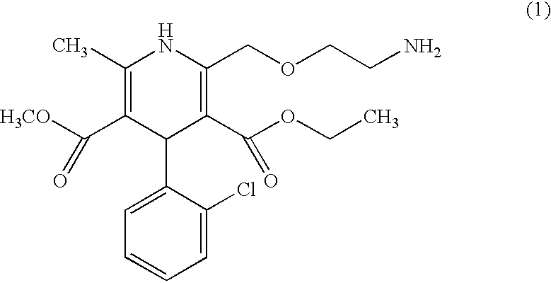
C1(C2C(C(OCC)=O)=C(COCCN)NC(C)=C2C([H3CO])=O)=CC=CC=C1Cl
